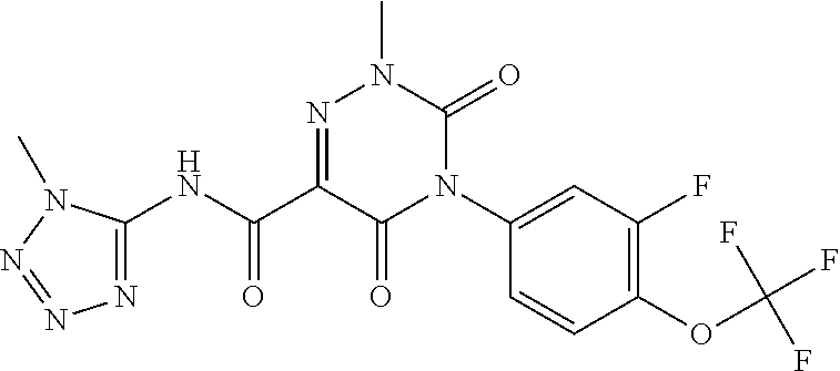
N1(C2=CC(F)=C(OC(F)(F)F)C=C2)C(=O)N(C)N=C(C(NC2=NN=NN2C)=O)C1=O
